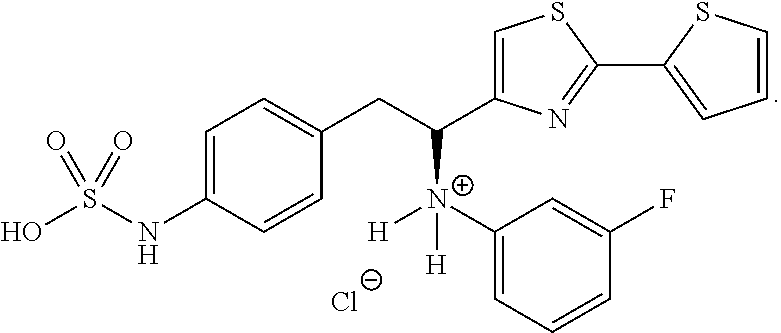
OS(NC1=CC=C(CC(C2=CSC(C3=CC=CS3)=N2)[N+]([H])(C2=CC=CC(F)=C2)[H])C=C1)(=O)=O.[Cl-]
